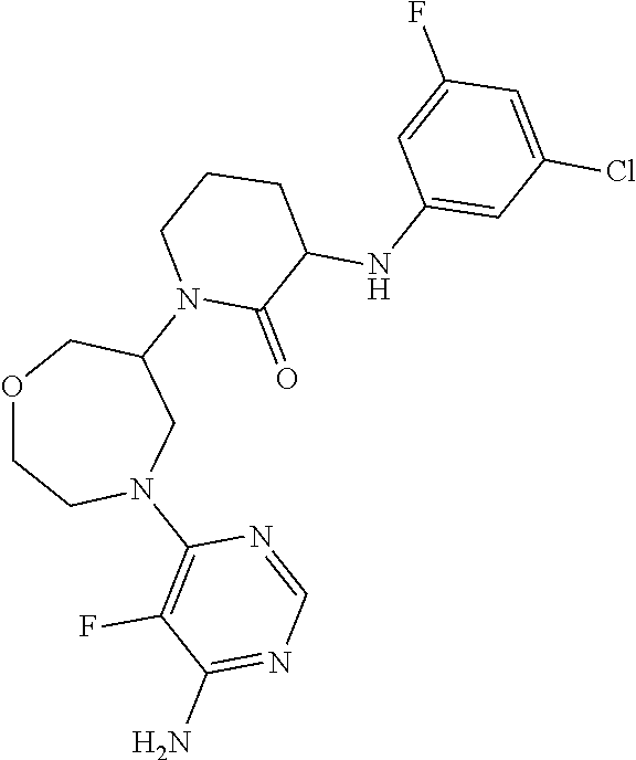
O1CCN(C2=C(F)C(N)=NC=N2)CC(N2C(=O)C(NC3=CC(Cl)=CC(F)=C3)CCC2)C1
